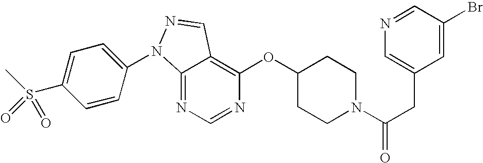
C12=NC=NC(OC3CCN(C(CC4=CN=CC(Br)=C4)=O)CC3)=C1C=NN2C1=CC=C(S(C)(=O)=O)C=C1
